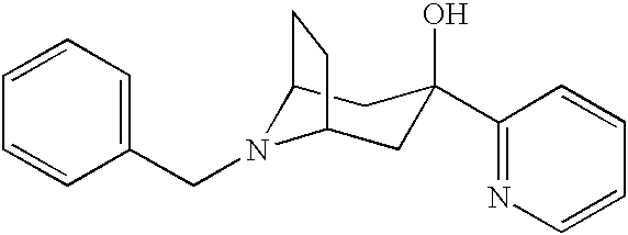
C12N(CC3=CC=CC=C3)C(CC(O)(C3=NC=CC=C3)C1)CC2
